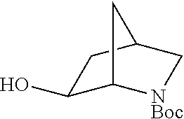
C1(O)C2[NBoc]CC(C1)C2
